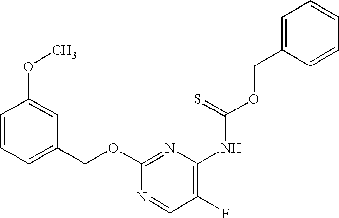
C1=CC=C(COC2=NC(NC(=S)OCC3=CC=CC=C3)=C(F)C=N2)C=C1OC
